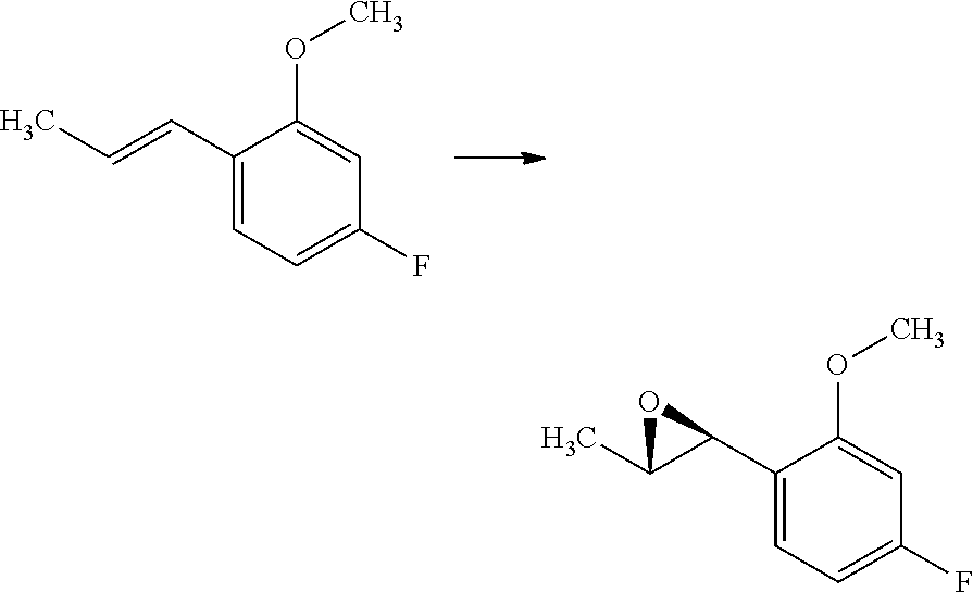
C1(C=CC)=CC=C(F)C=C1OC.C1(C2C(C)O2)=CC=C(F)C=C1OC
